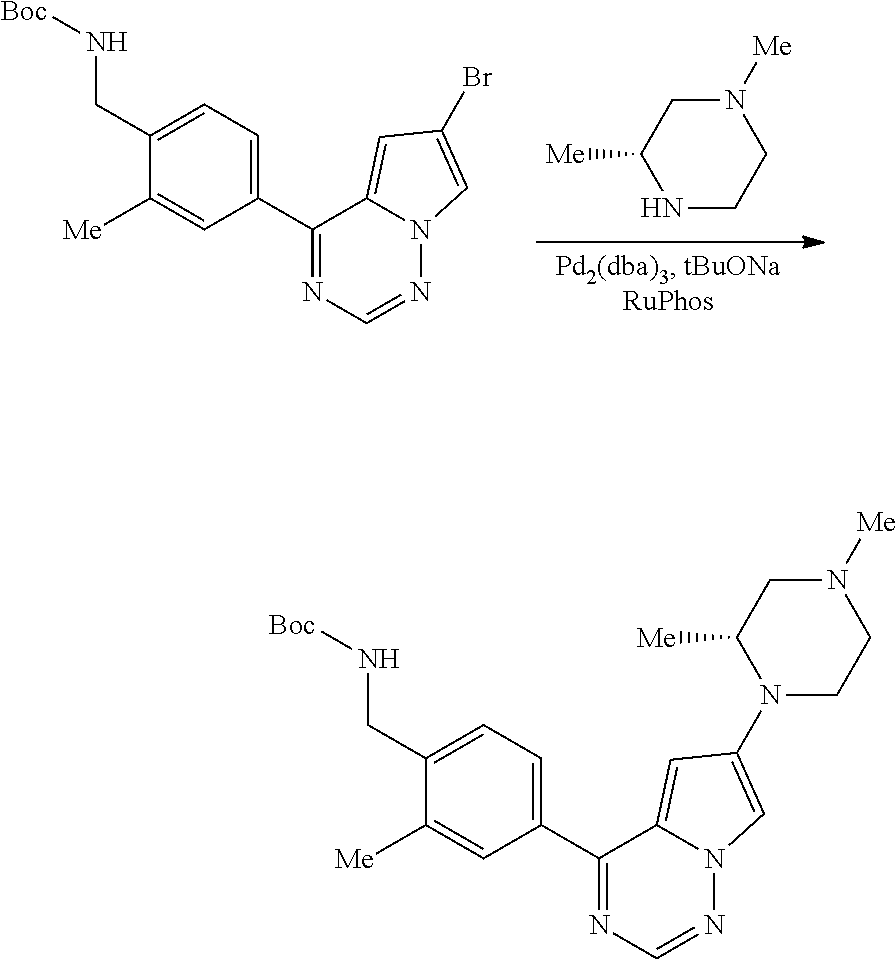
[Me]N1CC([Me])NCC1.N12N=CN=C(C3=CC=C(CN[Boc])C([Me])=C3)C1=CC(Br)=C2.N12N=CN=C(C3=CC=C(CN[Boc])C([Me])=C3)C1=CC(N1CCN([Me])CC1[Me])=C2
